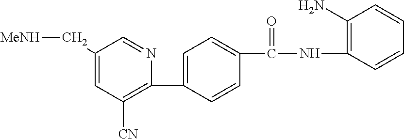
C1(C2=CC=C(C(NC3=C(N)C=CC=C3)=O)C=C2)=C([CN])C=C(C[MeNH])C=N1
